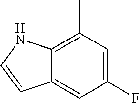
C12=CC(F)=CC(C)=C1NC=C2
